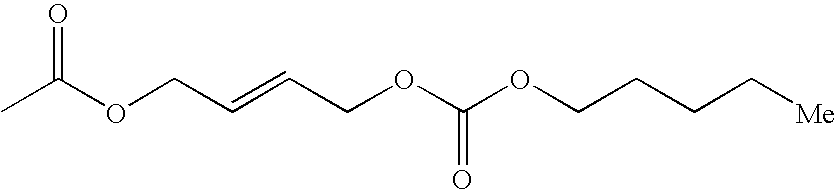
CC(OCC=CCOC(OCCCC[Me])=O)=O
